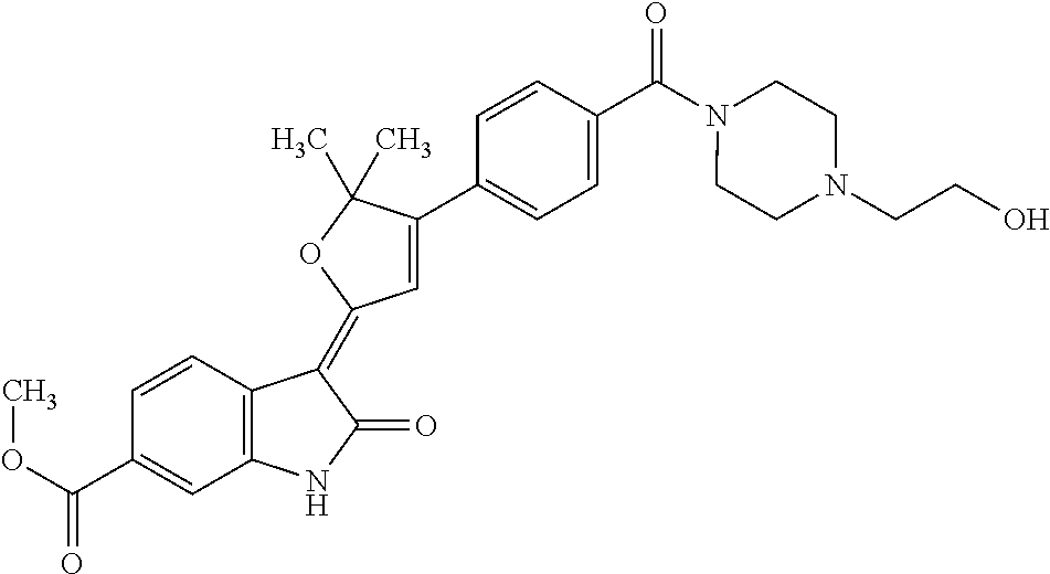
C1=CC(C(OC)=O)=CC2=C1C(=C1C=C(C3=CC=C(C(N4CCN(CCO)CC4)=O)C=C3)C(C)(C)O1)C(=O)N2
